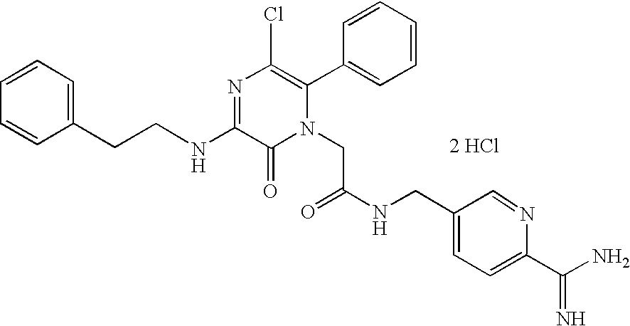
N(C1=NC(Cl)=C(C2=CC=CC=C2)N(CC(NCC2=CC=C(C(N)=N)N=C2)=O)C1=O)CCC1=CC=CC=C1.[2 HCl]
